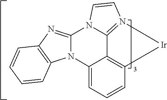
N12C(=NC3=C1C=CC=C3)N1C3=N(C=C1)[Ir]C1=C3C2=CC=C1
